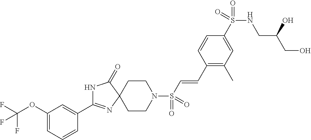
C1(OC(F)(F)F)=CC=CC(C2=NC3(C(=O)N2)CCN(S(C=CC2=C(C)C=C(S(NCC(CO)O)(=O)=O)C=C2)(=O)=O)CC3)=C1
